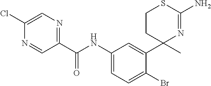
C(NC1=CC=C(Br)C(C2(C)N=C(N)SCC2)=C1)(=O)C1=NC=C(Cl)N=C1
